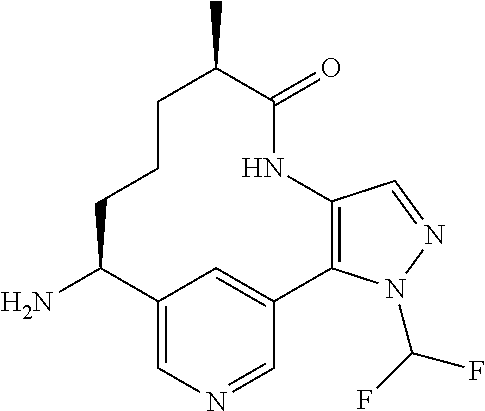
C1(N)C2=CN=CC(=C2)C2=C(NC(=O)C(C)CCC1)C=NN2C(F)F
